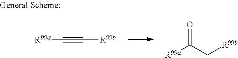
[R99a]C#C[R99b].[R99a]C(C[R99b])=O
